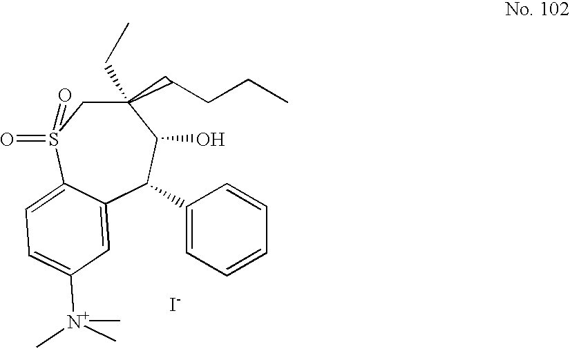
C12=CC([N+](C)(C)C)=CC=C1S(=O)(=O)CC(CCCC)(CC)C(O)C2C1=CC=CC=C1.[I-]
